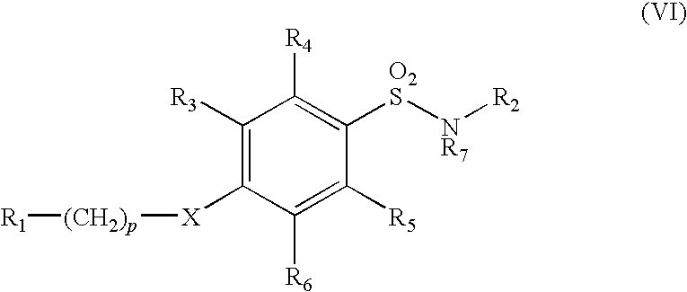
C1([R3])=C([X][(CH2)p][R1])C([R6])=C([R5])C([O2S][NR7][R2])=C1[R4]
